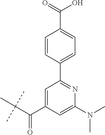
C1=C(C(C(C)(C)C)=O)C=C(N(C)C)N=C1C1=CC=C(C(O)=O)C=C1
